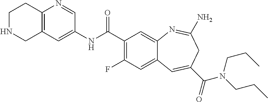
N1=CC(NC(C2=C(F)C=C3C(=C2)N=C(N)CC(C(=O)N(CCC)CCC)=C3)=O)=CC2=C1CCNC2
